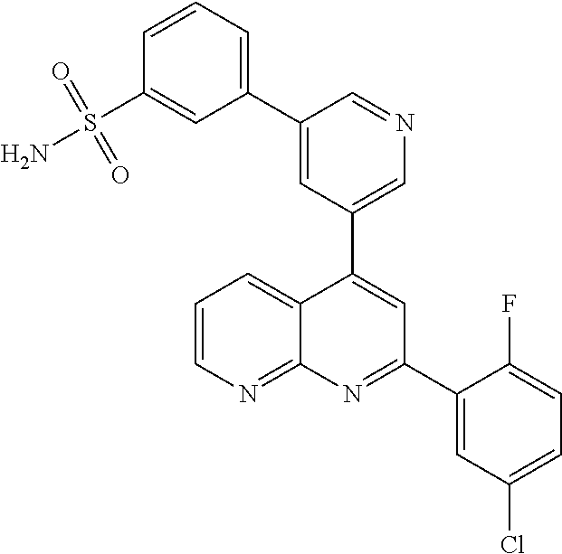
C1=C(C2=CC=CC(S(N)(=O)=O)=C2)C=NC=C1C1=CC(C2=CC(Cl)=CC=C2F)=NC2=NC=CC=C12
